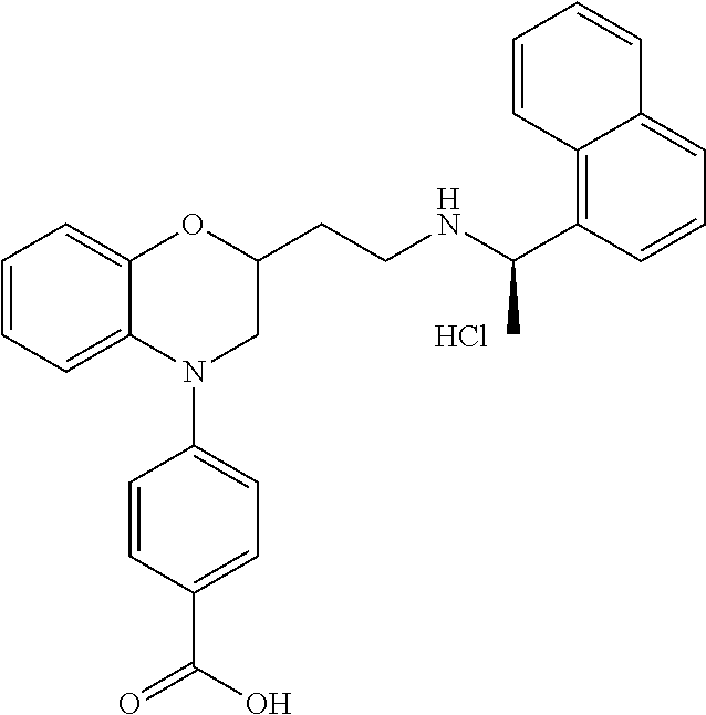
Cl.C1=CC=C2C(=C1)OC(CCNC(C1=C3C(=CC=C1)C=CC=C3)C)CN2C1=CC=C(C(O)=O)C=C1
